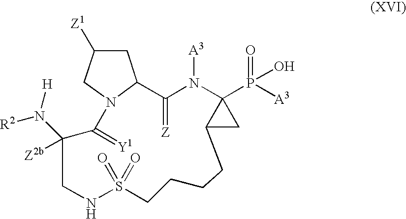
O=P(O)([A3])C12N([A3])C(=[Z])C3CC([Z1])CN3C(=[Y1])C([Z2b])(N([H])[R2])CNS(=O)(=O)CCCCC1C2
